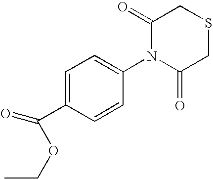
C1=C(C(OCC)=O)C=CC(N2C(=O)CSCC2=O)=C1
